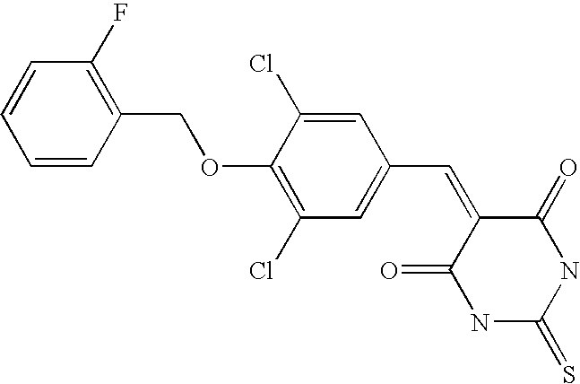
S=C1NC(=O)C(=CC2=CC(Cl)=C(OCC3=C(F)C=CC=C3)C(Cl)=C2)C(=O)N1
